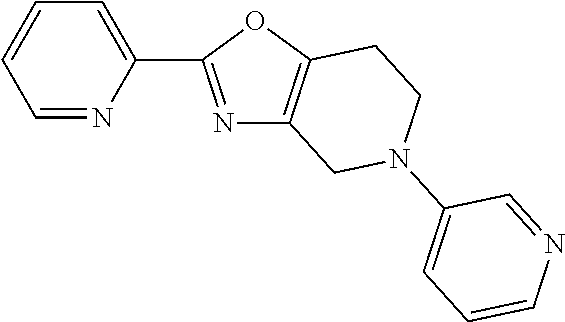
C1=NC(C2=NC3=C(O2)CCN(C2=CC=CN=C2)C3)=CC=C1
